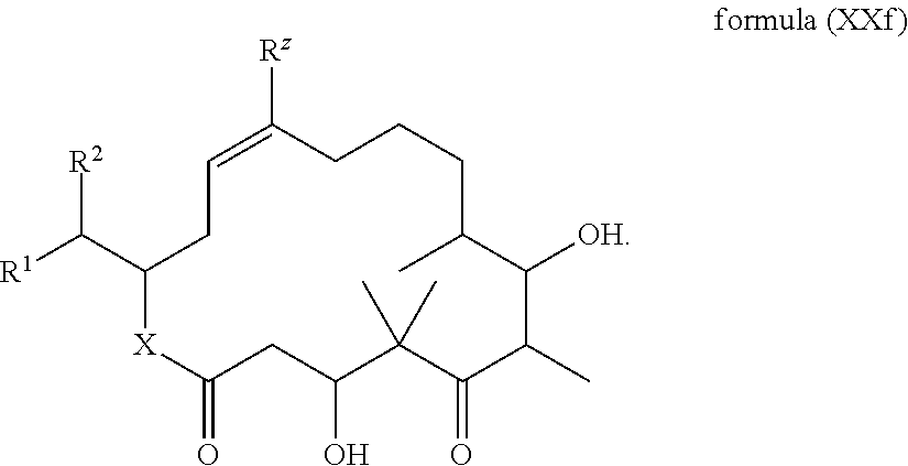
C(C1CC=C([Rz])CCCC(C)C([OH])C(C)C(=O)C(C)(C)C(O)CC(=O)[X]1)([R2])[R1]
